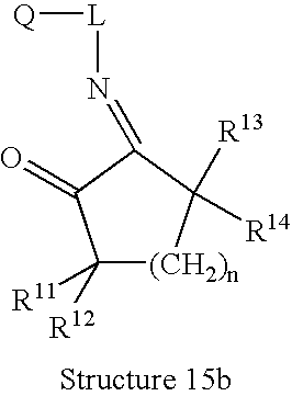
N([L][Q])=C1C([R14])([R13])[(CH2)n]C([R12])([R11])C1=O
